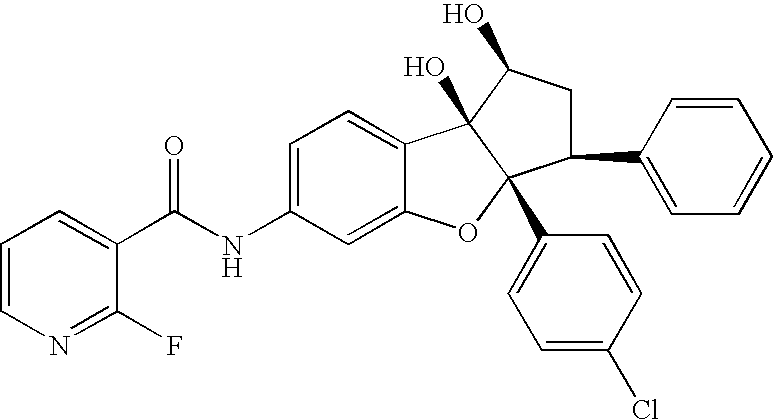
C1=C(NC(C2=CC=CN=C2F)=O)C=C2C(=C1)C1(O)C(C3=CC=C(Cl)C=C3)(O2)C(C2=CC=CC=C2)CC1O
